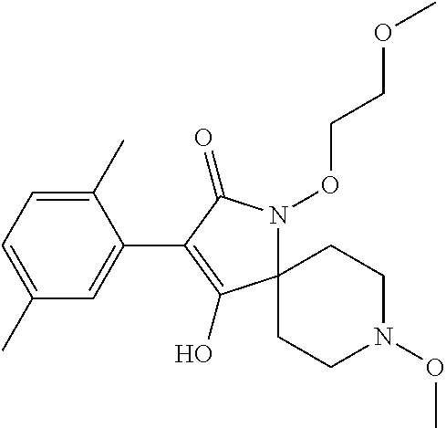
C1(C)=CC=C(C)C=C1C1=C(O)C2(N(OCCOC)C1=O)CCN(OC)CC2
